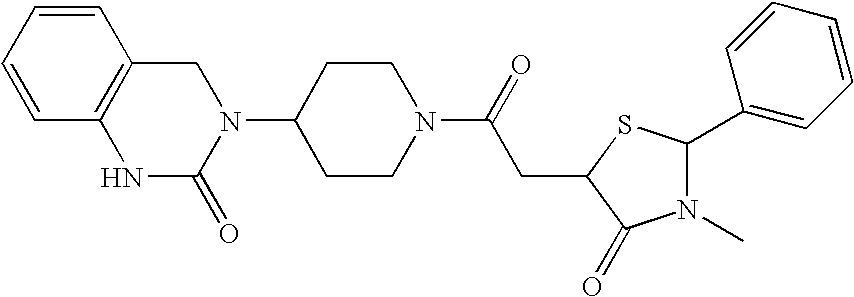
C1=CC=CC2=C1CN(C1CCN(C(=O)CC3C(=O)N(C)C(C4=CC=CC=C4)S3)CC1)C(=O)N2
